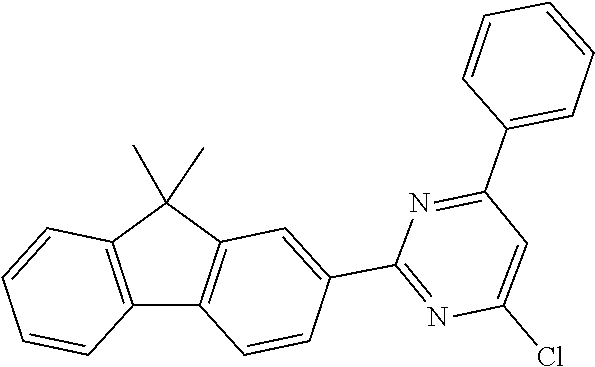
C1=CC=C(C2=NC(C3=CC4=C(C5=C(C=CC=C5)C4(C)C)C=C3)=NC(Cl)=C2)C=C1
